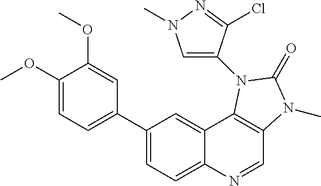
C1(C2=CC=C(OC)C(OC)=C2)=CC=C2C(=C1)C1=C(C=N2)N(C)C(=O)N1C1=CN(C)N=C1Cl
